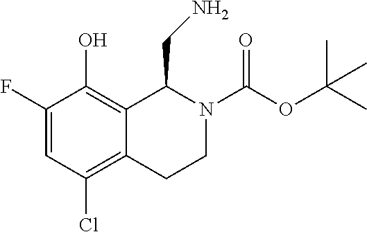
OC1=C2C(=C(Cl)C=C1F)CCN(C(OC(C)(C)C)=O)C2CN
